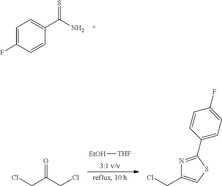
C1=C(F)C=CC(C(N)=S)=C1.[EtOH][THF].ClCC(CCl)=O.ClCC1=CSC(C2=CC=C(F)C=C2)=N1
